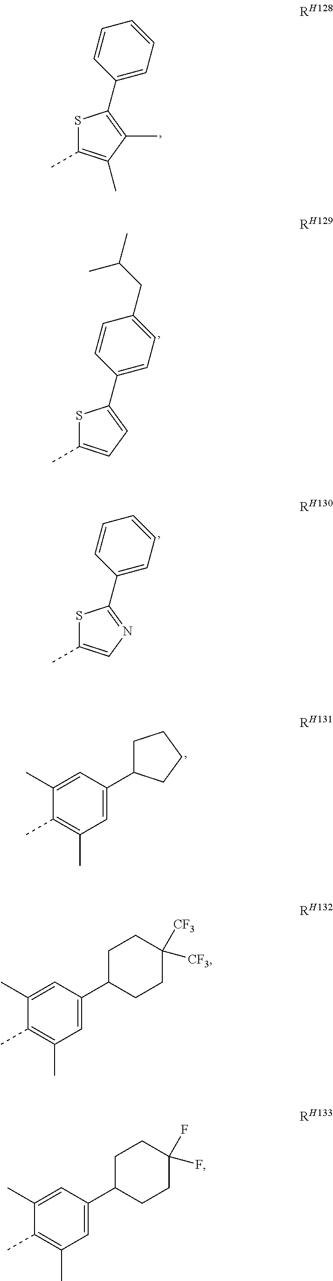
C1=C(C2CCCC2)C=C(C)C(C)=C1C.C1=C(C2CCC([CF3])([CF3])CC2)C=C(C)C(C)=C1C.S1C(C)=C(C)C(C)=C1C1=CC=CC=C1.S1C(C)=CC=C1C1=CC=C(CC(C)C)C=C1.S1C(C)=CN=C1C1=CC=CC=C1.C1=C(C2CCC(F)(F)CC2)C=C(C)C(C)=C1C
